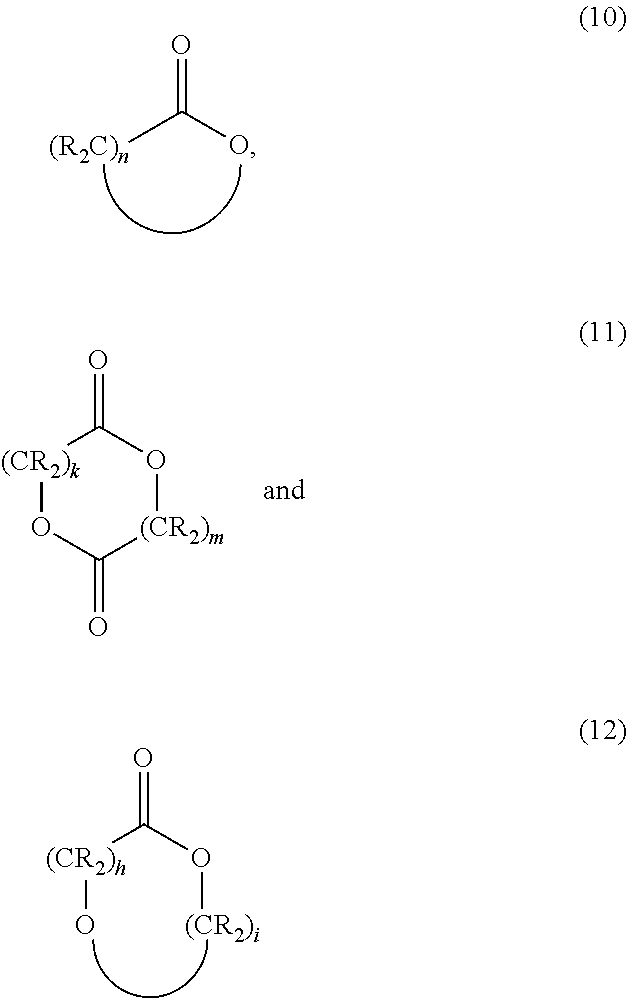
O=C([(R2C)n])O.[(CR2)k]1OC(=O)[(CR2)m]OC1=O.[(CR2)h](O)C(O[(CR2)i])=O
